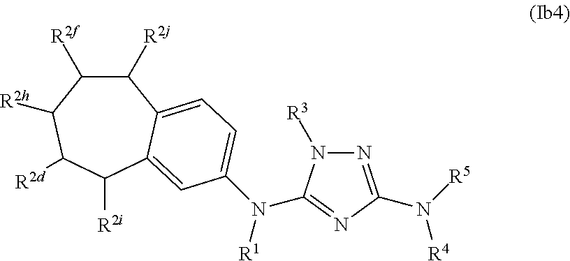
N1=C(N([R5])[R4])N=C(N([R1])C2=CC=C3C([R2j])C([R2f])C([R2h])C([R2d])C([R2i])C3=C2)N1[R3]
